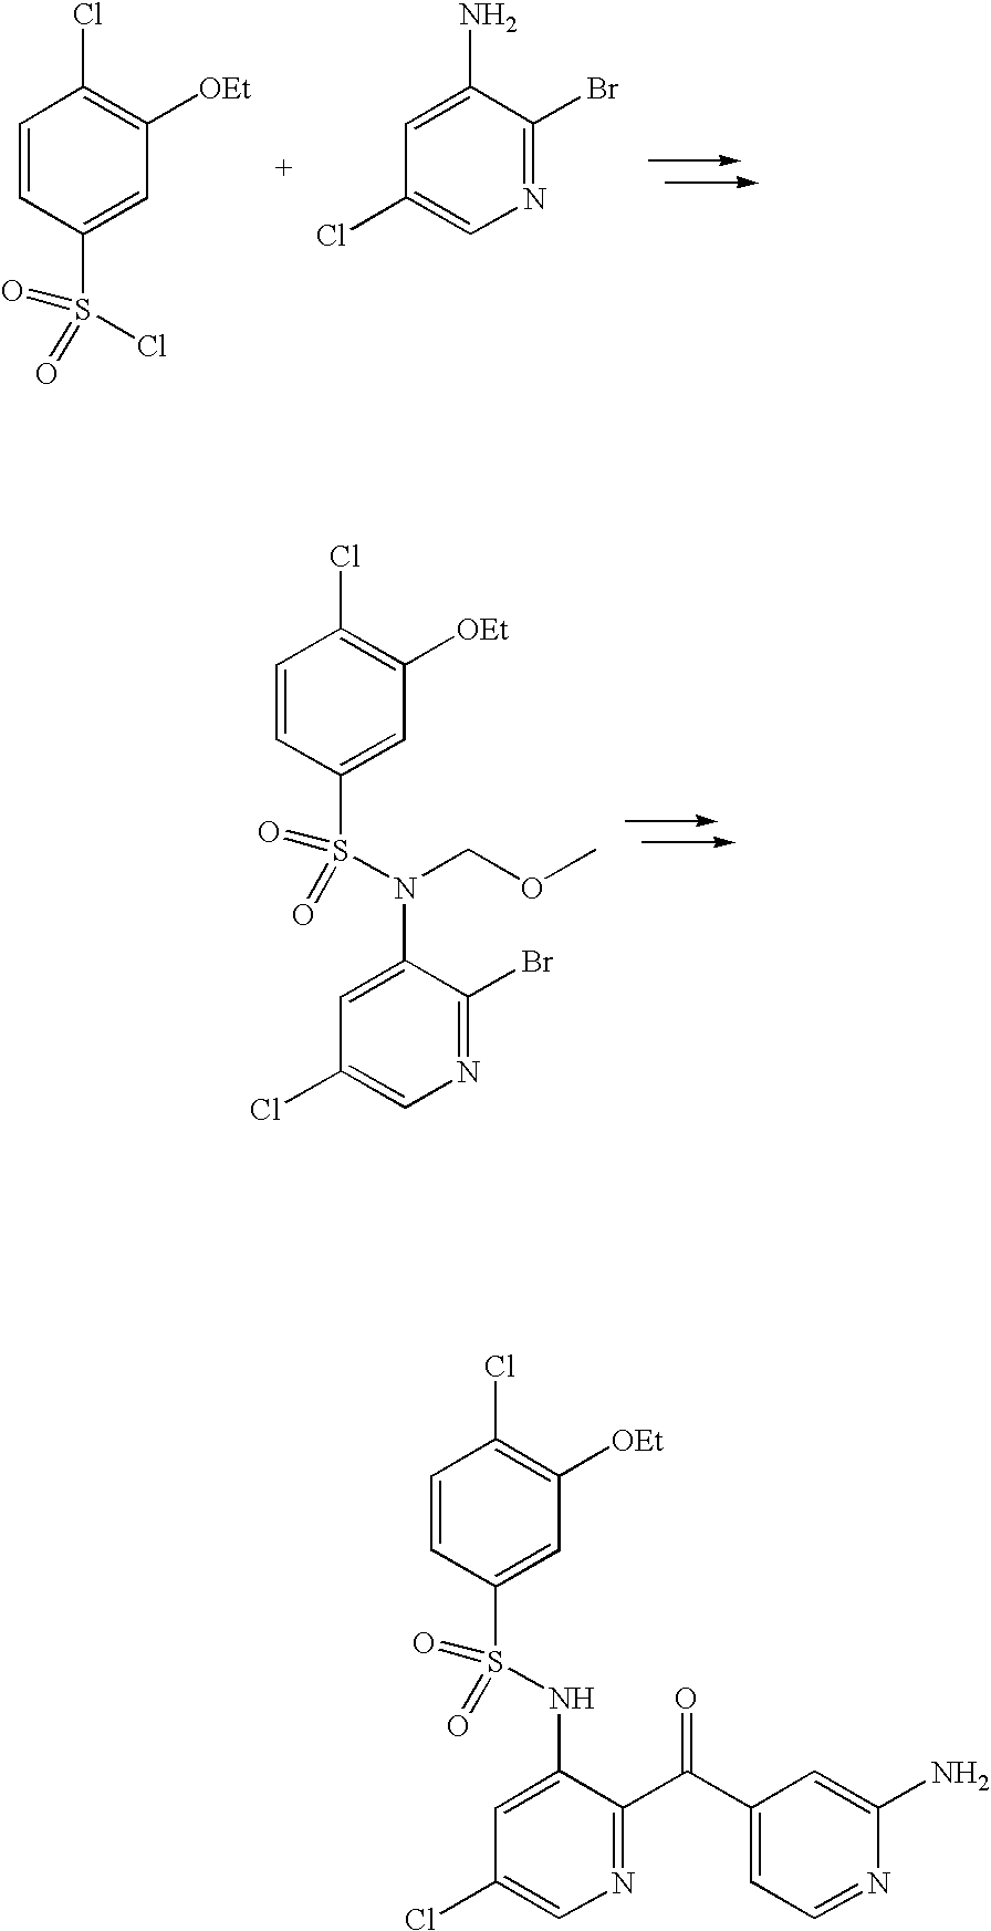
C1=CC(S(=O)(=O)N(C2=CC(Cl)=CN=C2Br)COC)=CC([OEt])=C1Cl.C1=CC(S(=O)(Cl)=O)=CC([OEt])=C1Cl.C1(Br)=NC=C(Cl)C=C1N.C1=CC(S(=O)(=O)NC2=CC(Cl)=CN=C2C(=O)C2=CC=NC(N)=C2)=CC([OEt])=C1Cl
